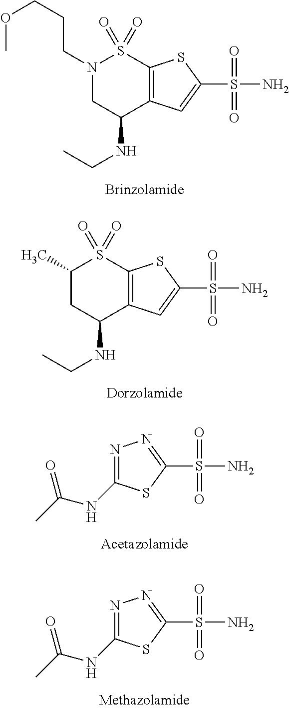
N1(CCCOC)CC(NCC)C2=C(S1(=O)=O)SC(S(N)(=O)=O)=C2.C1(NC(C)=O)=NN=C(S(N)(=O)=O)S1.C1(NC(C)=O)=NN=C(S(N)(=O)=O)S1.C1(C)CC(NCC)C2=C(S1(=O)=O)SC(S(N)(=O)=O)=C2
